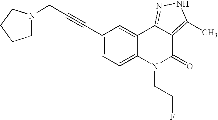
C1(C#CCN2CCCC2)=CC=C2C(=C1)C1=NNC(C)=C1C(=O)N2CCF
